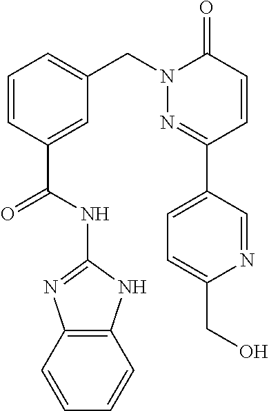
C1=C(C2=NN(CC3=CC=CC(C(NC4=NC5=C(N4)C=CC=C5)=O)=C3)C(=O)C=C2)C=NC(CO)=C1
